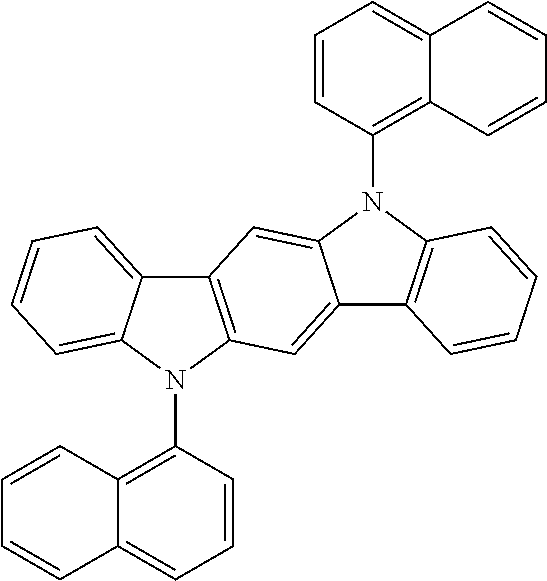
N1(C2=C3C(=CC=C2)C=CC=C3)C2=C(C3=CC=CC=C13)C=C1C(=C2)C2=C(N1C1=C3C(=CC=C1)C=CC=C3)C=CC=C2
